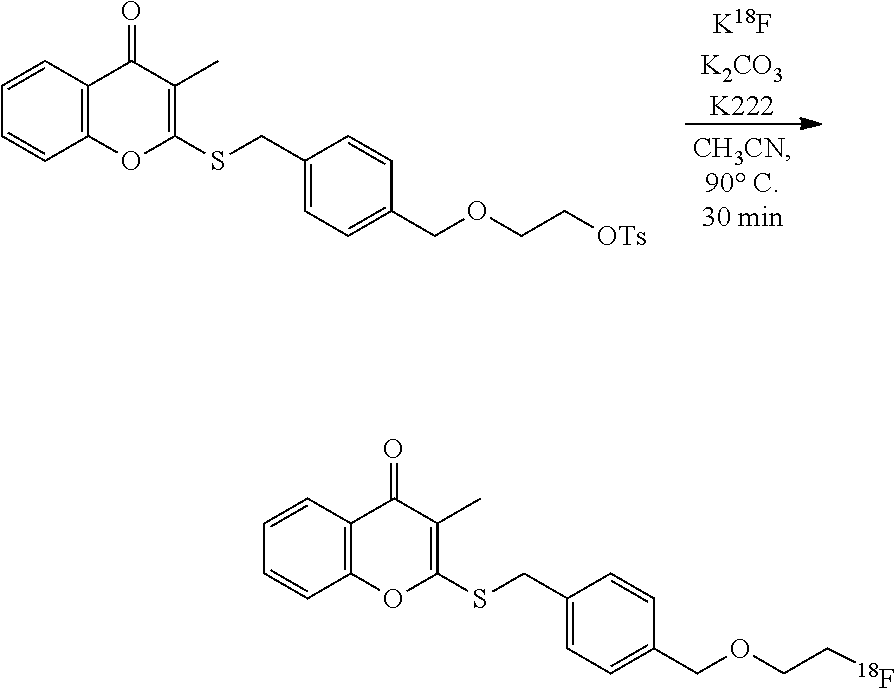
[K18FK2CO3K222].C12=C(C=CC=C1)C(=O)C(C)=C(SCC1=CC=C(COCC[OTs])C=C1)O2.C12=C(C=CC=C1)C(=O)C(C)=C(SCC1=CC=C(COCC[18F])C=C1)O2
